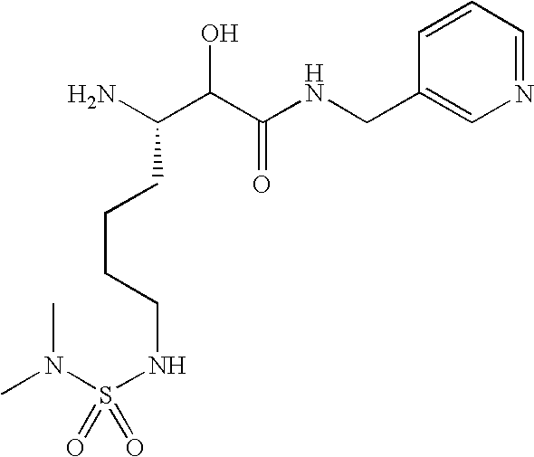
NC(C(C(NCC1=CN=CC=C1)=O)O)CCCCNS(N(C)C)(=O)=O
